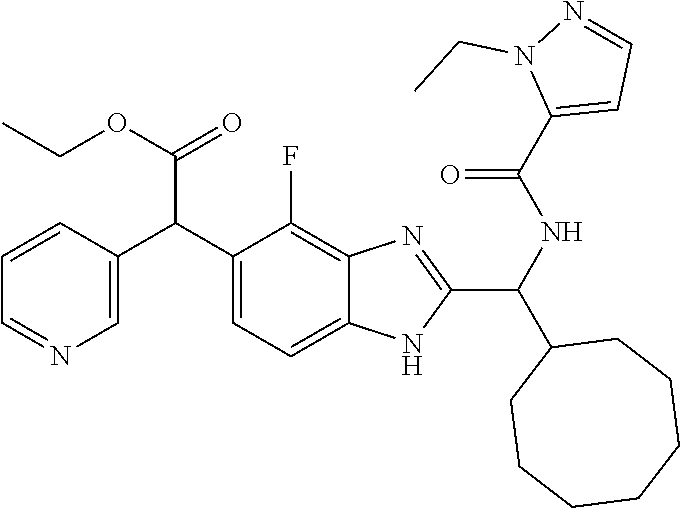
C1=C(C(C2=CC=C3C(=C2F)N=C(C(NC(C2=CC=NN2CC)=O)C2CCCCCCC2)N3)C(=O)OCC)C=CC=N1
